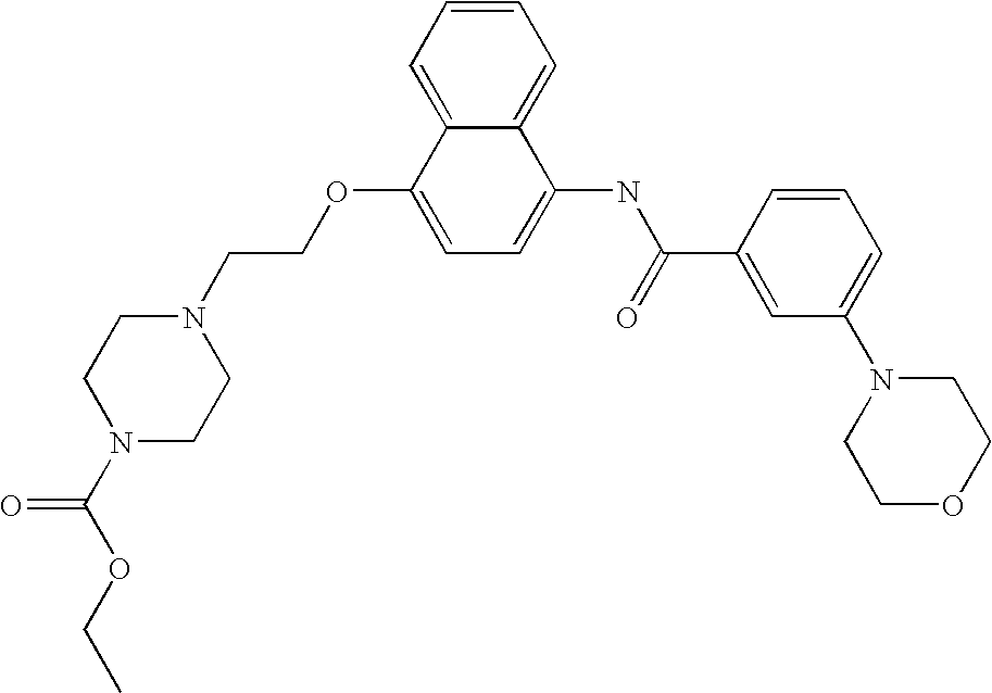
C1=CC=C2C(=C1)C(NC(C1=CC(N3CCOCC3)=CC=C1)=O)=CC=C2OCCN1CCN(C(OCC)=O)CC1
